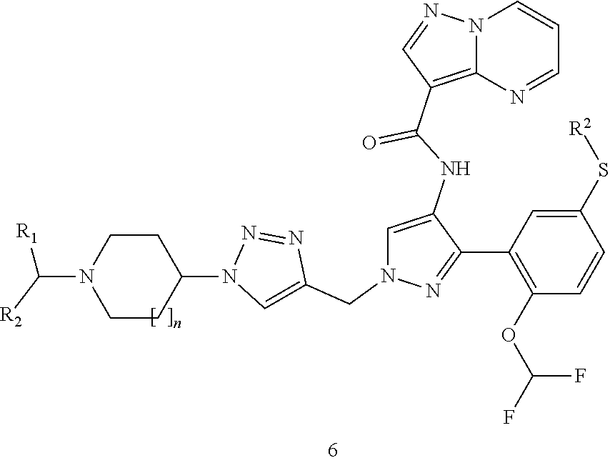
N12C(=C(C(=O)NC3=CN(CC4=CN(C5CCN(C([R1])[R2])CC5)N=N4)N=C3C3=C(OC(F)F)C=CC(S[R2])=C3)C=N1)N=CC=C2
